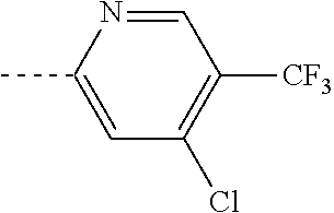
CC1=CC(Cl)=C([CF3])C=N1
